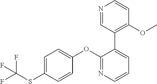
C1=C(SC(F)(F)F)C=CC(OC2=NC=CC=C2C2=C(OC)C=CN=C2)=C1
